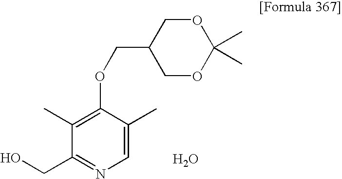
C1(C)=C(OCC2COC(C)(C)OC2)C(C)=CN=C1CO.O
